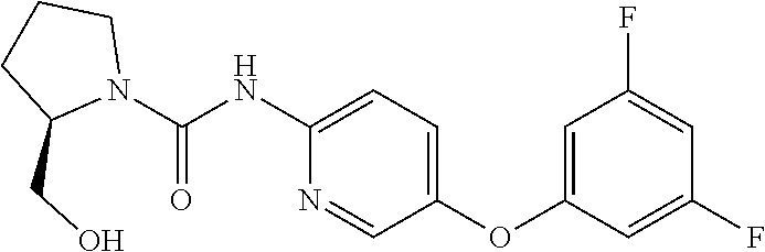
C1(NC(N2CCCC2CO)=O)=CC=C(OC2=CC(F)=CC(F)=C2)C=N1
